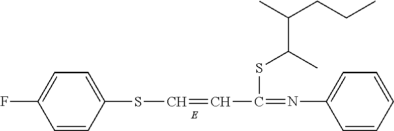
C1=CC(SC=CC(=NC2=CC=CC=C2)SC(C)C(CCC)C)=CC=C1F
